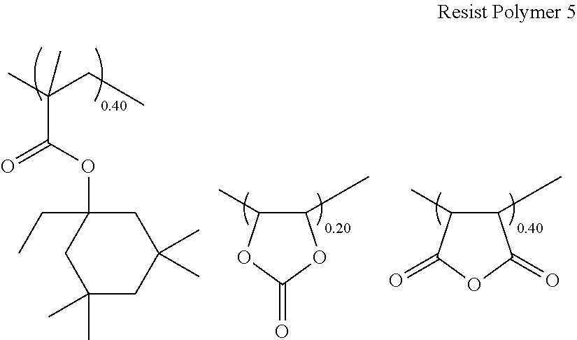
CC(CC)(C(OC1(CC)CC(C)(C)CC(C)(C)C1)=O)C.C1(C)C(C)OC(=O)O1.C1(C)C(C)C(=O)OC1=O
